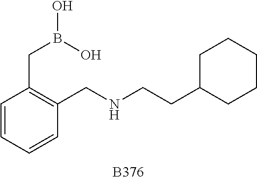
C1=CC=CC(CNCCC2CCCCC2)=C1CB(O)O.[B376]
